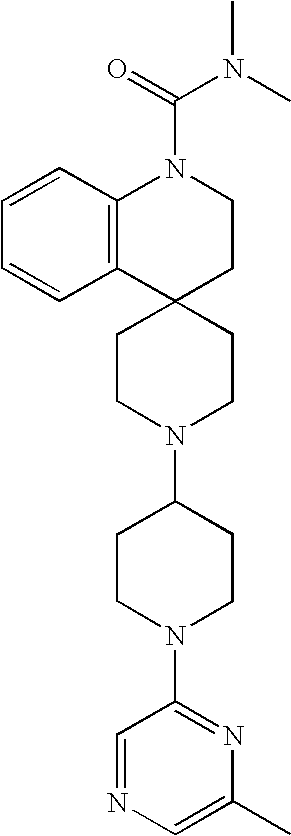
C1=CC2=C(C=C1)C1(CCN2C(=O)N(C)C)CCN(C2CCN(C3=NC(C)=CN=C3)CC2)CC1
